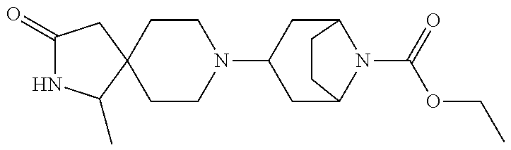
C1(=O)NC(C)C2(C1)CCN(C1CC3N(C(=O)OCC)C(C1)CC3)CC2
